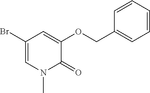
C1=CC=CC=C1COC1=CC(Br)=CN(C)C1=O
